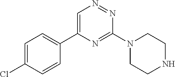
C1=C(Cl)C=CC(C2=CN=NC(N3CCNCC3)=N2)=C1
